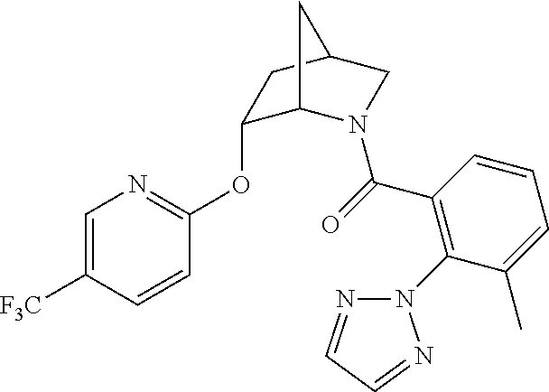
C1(OC2=NC=C([F3C])C=C2)C2N(C(C3=C(N4N=CC=N4)C(C)=CC=C3)=O)CC(C1)C2
